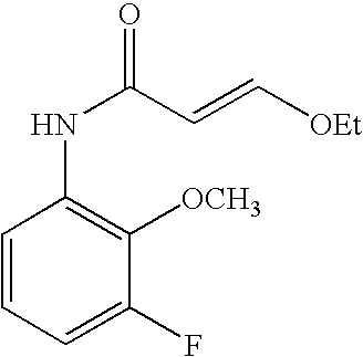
C1=CC=C(F)C([OCH3])=C1NC(=O)C=C[OEt]
